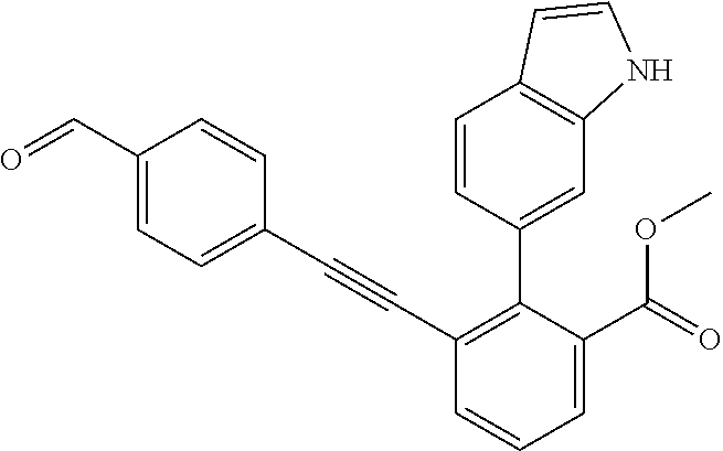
C1(C=O)=CC=C(C#CC2=C(C3=CC4=C(C=C3)C=CN4)C(C(=O)OC)=CC=C2)C=C1
